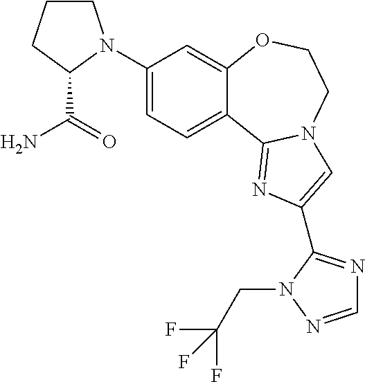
C1(N2CCCC2C(N)=O)=CC=C2C(=C1)OCCN1C2=NC(C2=NC=NN2CC(F)(F)F)=C1
